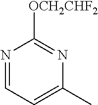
N1=CC=C(C)N=C1[OCH2CHF2]
